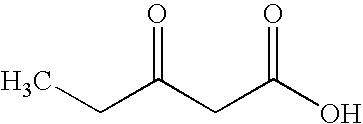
C(C(CC(O)=O)=O)C
